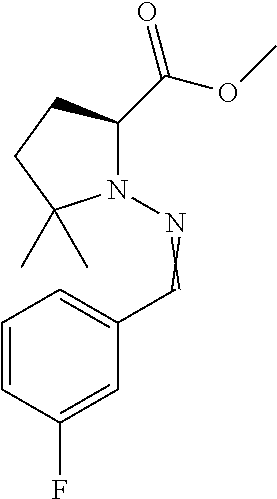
N1(N=CC2=CC=CC(F)=C2)C(C)(C)CCC1C(=O)OC
